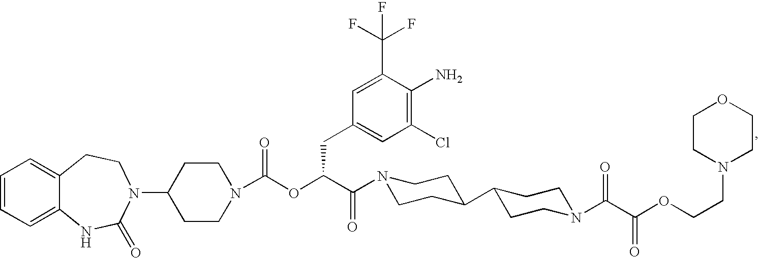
C1=CC=C2C(=C1)CCN(C1CCN(C(OC(C(=O)N3CCC(C4CCN(C(C(OCCN5CCOCC5)=O)=O)CC4)CC3)CC3=CC(Cl)=C(N)C(C(F)(F)F)=C3)=O)CC1)C(=O)N2
